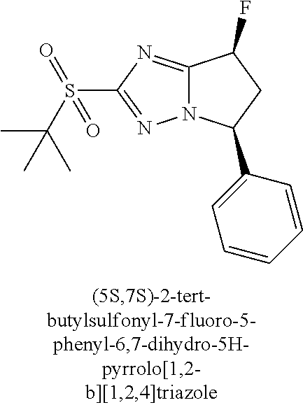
C12=NC(S(C(C)(C)C)(=O)=O)=NN1C(C1=CC=CC=C1)CC2F
